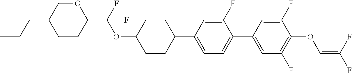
C1CC(C(F)(OC2CCC(C3=CC=C(C4=CC(F)=C(OC=C(F)F)C(F)=C4)C(F)=C3)CC2)F)OCC1CCC
